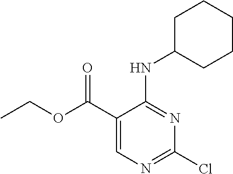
C1=C(C(OCC)=O)C(NC2CCCCC2)=NC(Cl)=N1
